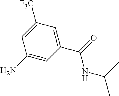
[F3C]C1=CC(N)=CC(C(=O)NC(C)C)=C1
